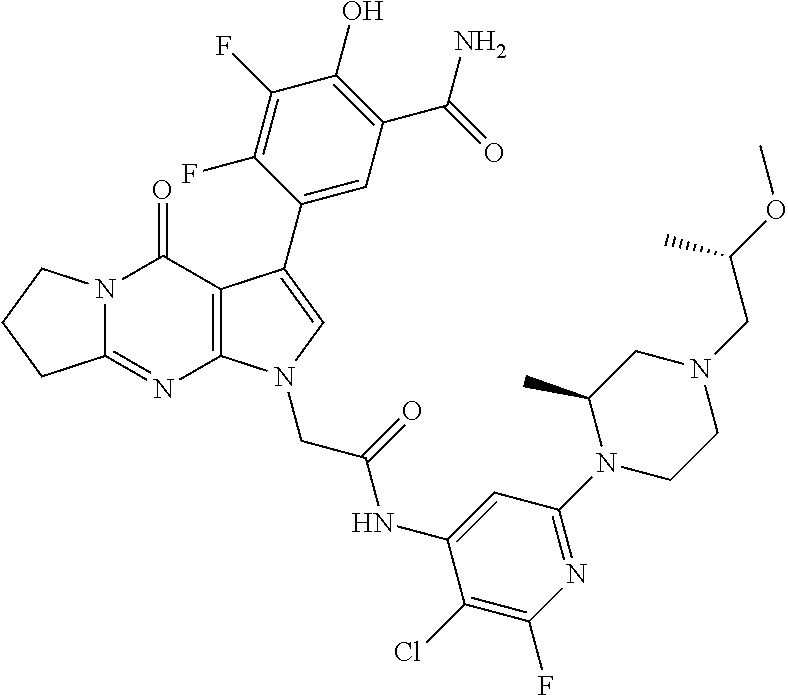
C12=NC3=C(C(=O)N1CCC2)C(C1=CC(C(=O)N)=C(O)C(F)=C1F)=CN3CC(=O)NC1=CC(N2CCN(CC(OC)C)CC2C)=NC(F)=C1Cl
